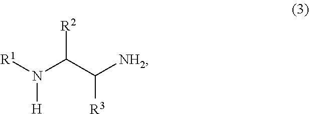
N(C(C([NH2])[R3])[R2])([R1])[H]
